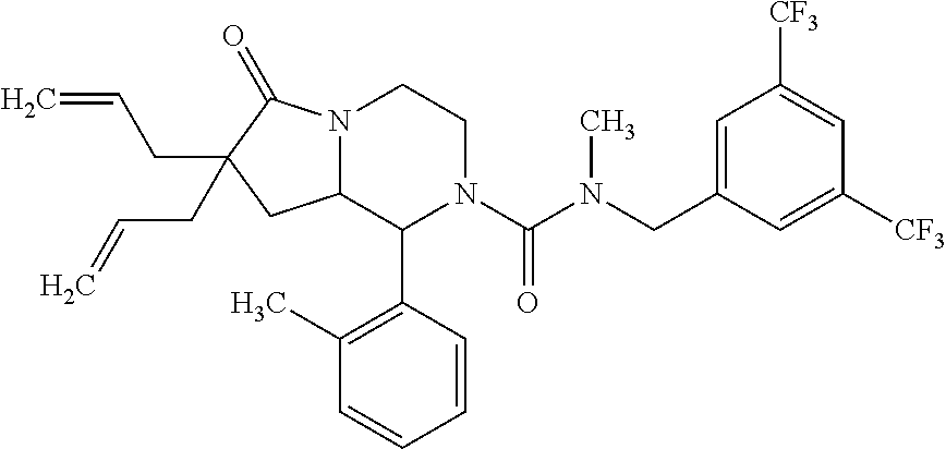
C1=C(CN(C(N2C(C3=C(C)C=CC=C3)C3N(CC2)C(=O)C(CC=C)(CC=C)C3)=O)C)C=C([CF3])C=C1[CF3]
